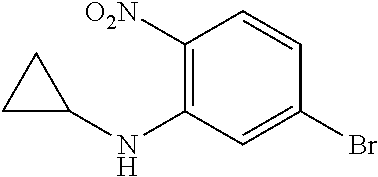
C1([O2N])=C(NC2CC2)C=C(Br)C=C1
